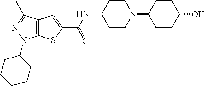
C12=C(C(C)=NN1C1CCCCC1)C=C(C(NC1CCN(C3CCC(O)CC3)CC1)=O)S2
